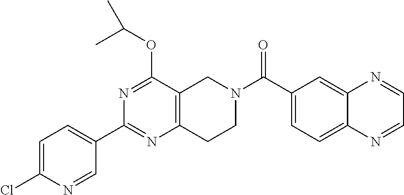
C1=C(Cl)N=CC(C2=NC3=C(C(OC(C)C)=N2)CN(C(C2=CC=C4C(=C2)N=CC=N4)=O)CC3)=C1
